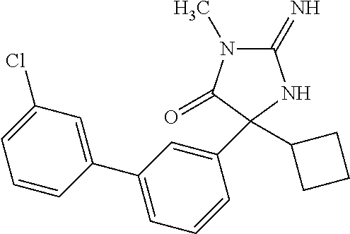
C1(Cl)=CC=CC(C2=CC=CC(C3(C4CCC4)C(=O)N(C)C(=N)N3)=C2)=C1
